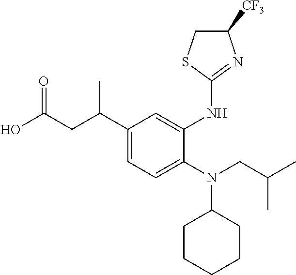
C1(C(CC(O)=O)C)=CC=C(N(CC(C)C)C2CCCCC2)C(NC2=NC([CF3])CS2)=C1
